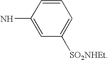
C1(N)=CC([SO2NHEt])=CC=C1
